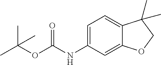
C1=C(NC(OC(C)(C)C)=O)C=C2C(=C1)C(C)(C)CO2
